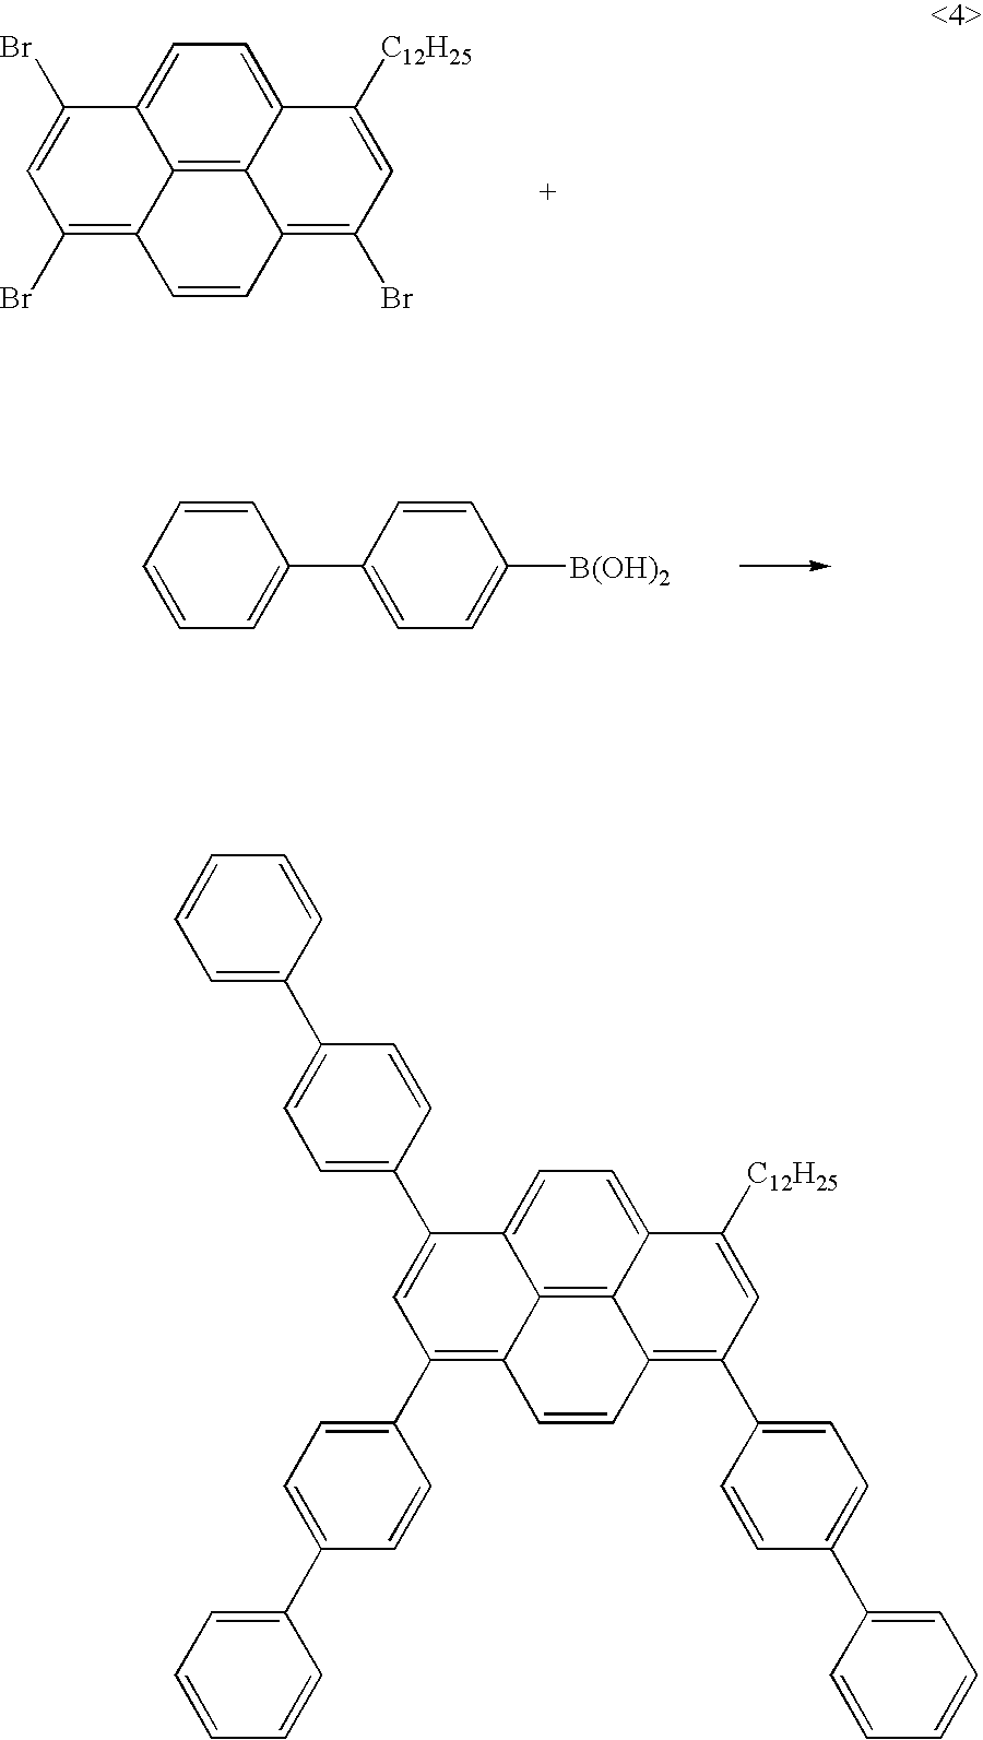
C1=C(Br)C2=CC=C3C4=C2C(=C1Br)C=CC4=C(Br)C=C3[C12H25].C1=CC=C(C2=CC=C([B(OH)2])C=C2)C=C1.C1=C(C2=CC=CC=C2)C=CC(C2=CC(C3=CC=C(C4=CC=CC=C4)C=C3)=C3C4=C5C(=CC=C24)C([C12H25])=CC(C2=CC=C(C4=CC=CC=C4)C=C2)=C5C=C3)=C1
